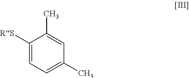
C1([RS])=CC=C(C)C=C1C
